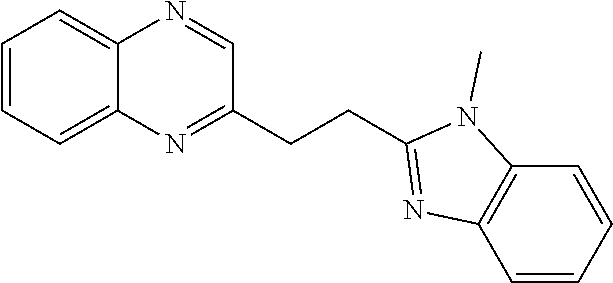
C1=CC=CC2=C1N=C(CCC1=NC3=CC=CC=C3N=C1)N2C
